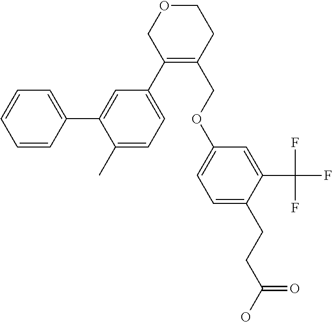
C1C(C2=CC=C(C)C(C3=CC=CC=C3)=C2)=C(COC2=CC=C(CCC(=O)O)C(C(F)(F)F)=C2)CCO1
